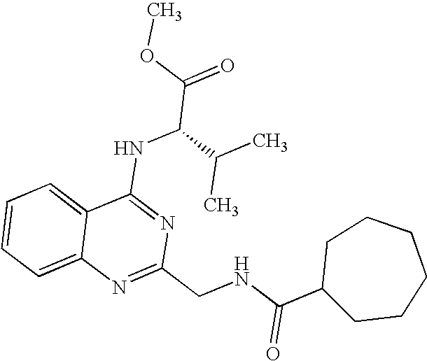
C12=CC=CC=C1N=C(CNC(C1CCCCCC1)=O)N=C2NC(C(=O)OC)C(C)C
